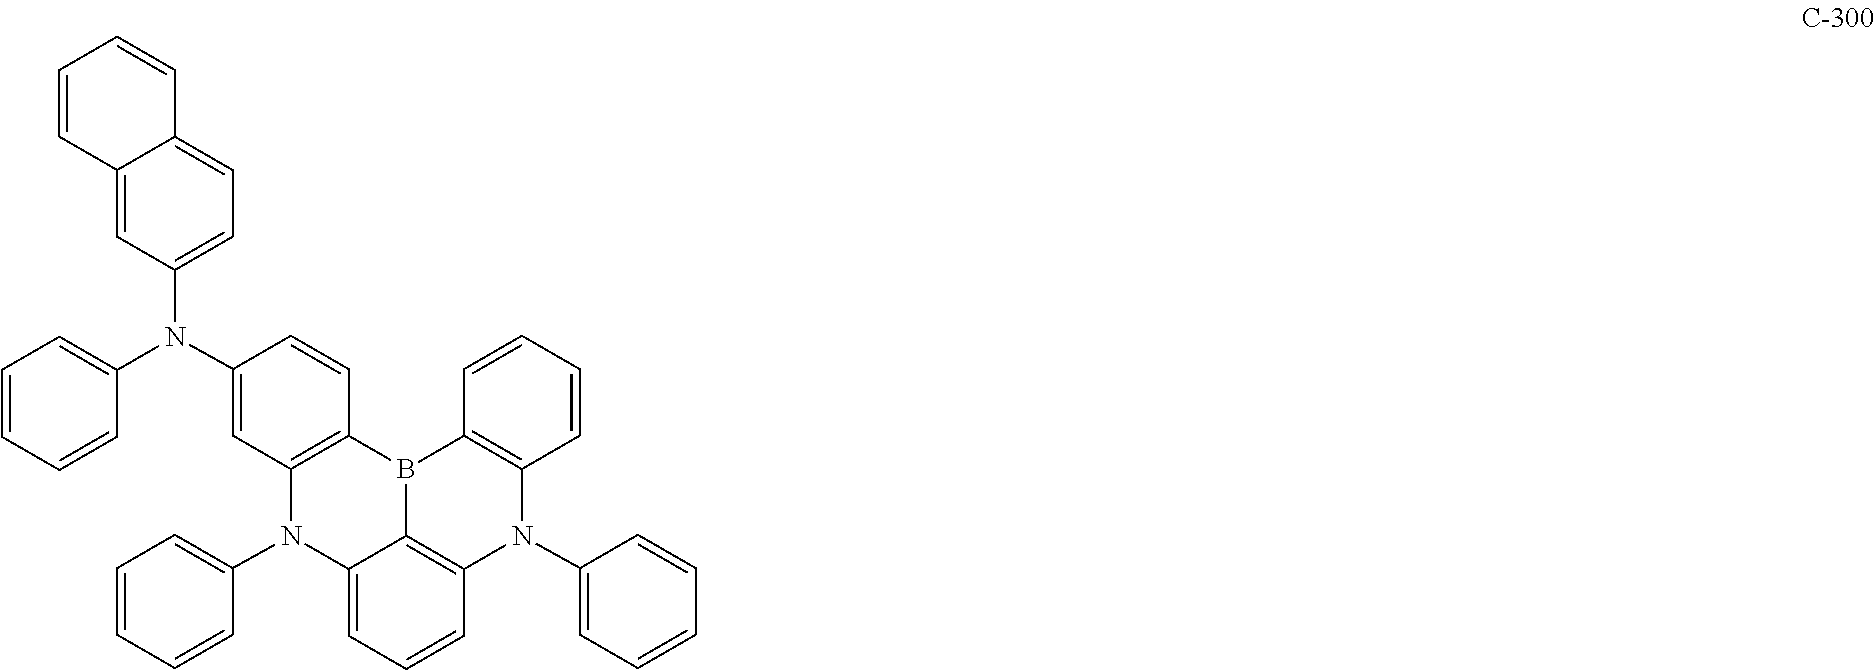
C12=C(C=CC=C1)N(C1=CC=CC=C1)C1=C3B2C2=C(C=C(N(C4=CC=C5C=CC=CC5=C4)C4=CC=CC=C4)C=C2)N(C2=CC=CC=C2)C3=CC=C1
